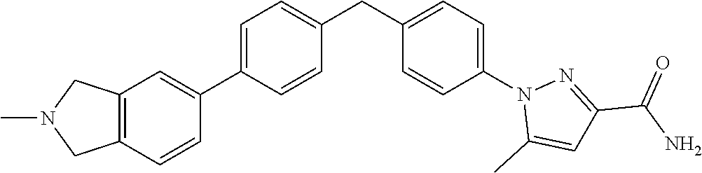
C12=C(C=CC(C3=CC=C(CC4=CC=C(N5C(C)=CC(C(N)=O)=N5)C=C4)C=C3)=C1)CN(C)C2
